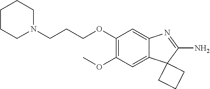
C1N(CCCOC2=C(OC)C=C3C(=C2)N=C(N)C32CCC2)CCCC1
